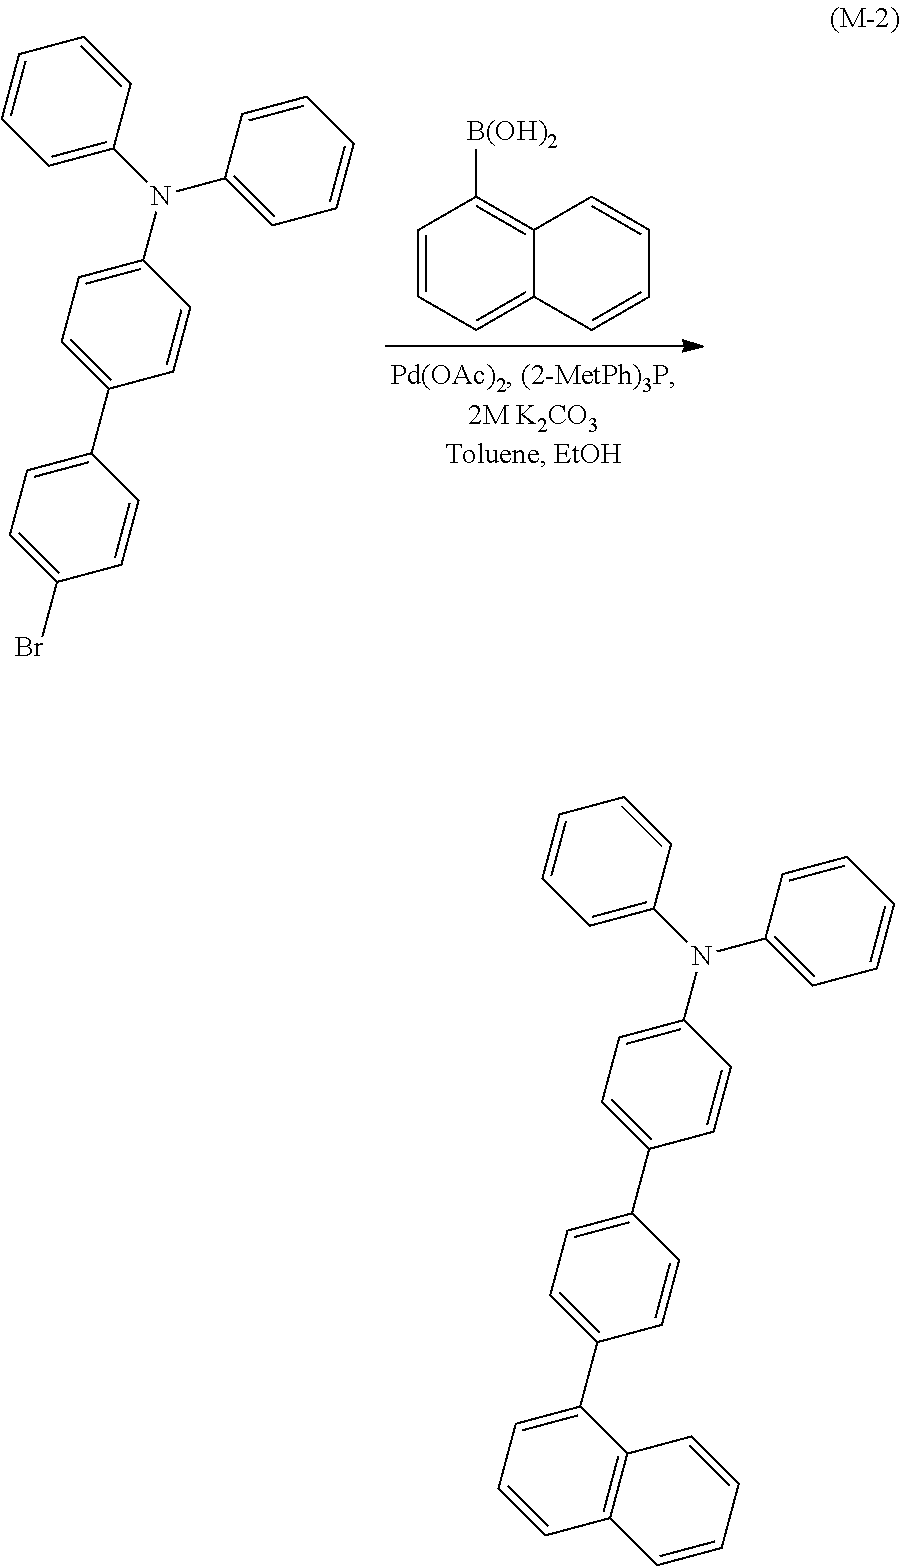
C1=CC=C2C(=C1[B(OH)2])C=CC=C2.C1=C(N(C2=CC=C(C3=CC=C(Br)C=C3)C=C2)C2=CC=CC=C2)C=CC=C1.C1=C(N(C2=CC=C(C3=CC=C(C4=CC=CC5=C4C=CC=C5)C=C3)C=C2)C2=CC=CC=C2)C=CC=C1
